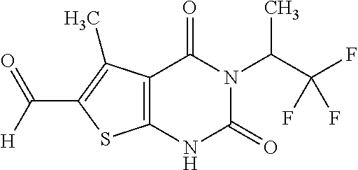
C12=C(NC(=O)N(C(C(F)(F)F)C)C1=O)SC(C(=O)[H])=C2C
